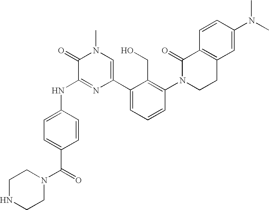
N(C1=NC(C2=CC=CC(N3CCC4=C(C3=O)C=CC(N(C)C)=C4)=C2CO)=CN(C)C1=O)C1=CC=C(C(N2CCNCC2)=O)C=C1
